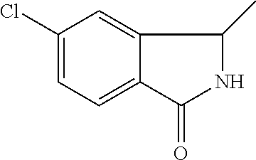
C1(=O)NC(C)C2=CC(Cl)=CC=C12
